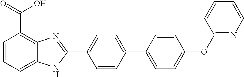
C1=CC(C2=CC=C(OC3=NC=CC=C3)C=C2)=CC=C1C1=NC2=C(C(=O)O)C=CC=C2N1
